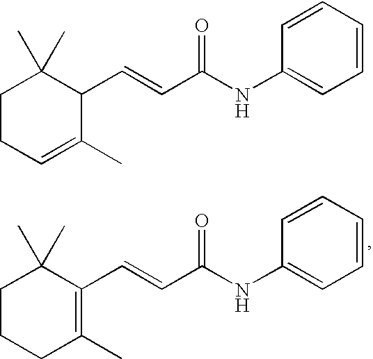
C1CCC(C)=C(C=CC(NC2=CC=CC=C2)=O)C1(C)C.C1CC=C(C)C(C=CC(NC2=CC=CC=C2)=O)C1(C)C
